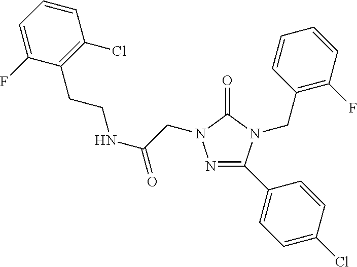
C1(F)=CC=CC(Cl)=C1CCNC(=O)CN1N=C(C2=CC=C(Cl)C=C2)N(CC2=C(F)C=CC=C2)C1=O
